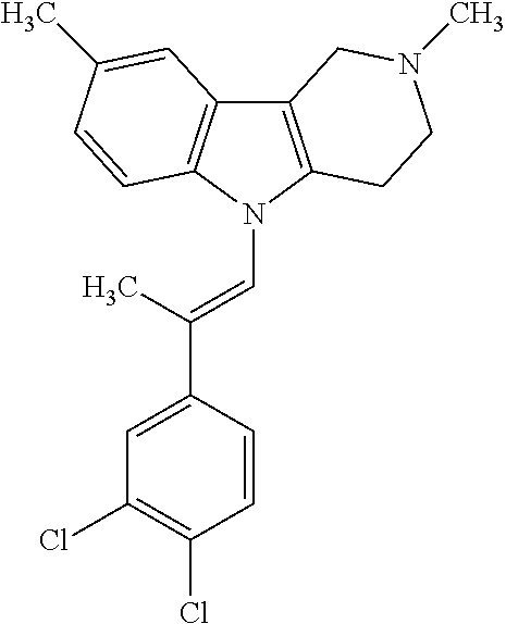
C12=C(N(C=C(C3=CC(Cl)=C(Cl)C=C3)C)C3=C1C=C(C)C=C3)CCN(C)C2
